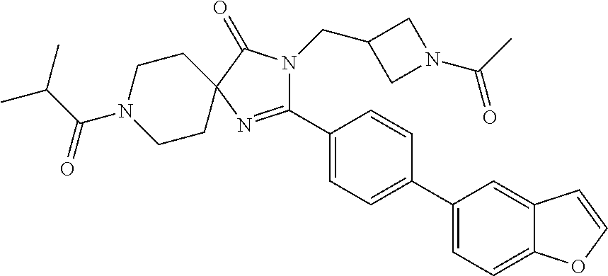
C12=CC(C3=CC=C(C4=NC5(C(=O)N4CC4CN(C(C)=O)C4)CCN(C(C(C)C)=O)CC5)C=C3)=CC=C1OC=C2
